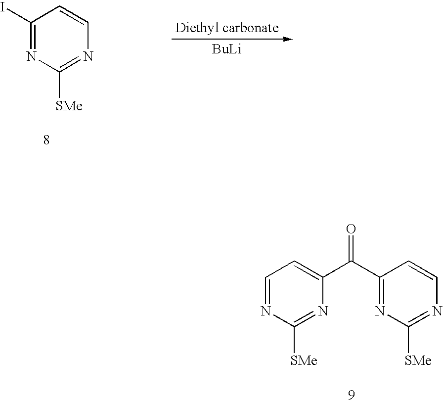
[BuLi].C1(I)=NC([SMe])=NC=C1.C1=NC([SMe])=NC(C(C2=NC([SMe])=NC=C2)=O)=C1
